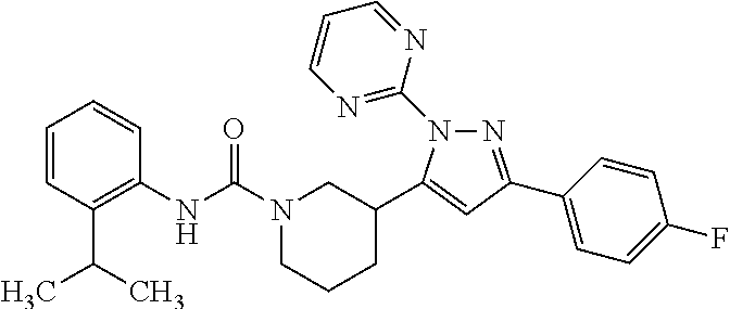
N1=C(C2=CC=C(F)C=C2)C=C(C2CN(C(NC3=C(C(C)C)C=CC=C3)=O)CCC2)N1C1=NC=CC=N1
